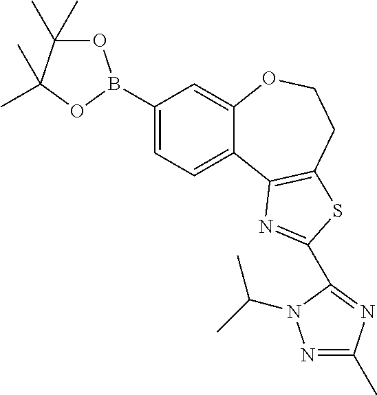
C1(B2OC(C)(C)C(C)(C)O2)=CC=C2C(=C1)OCCC1=C2N=C(C2=NC(C)=NN2C(C)C)S1
